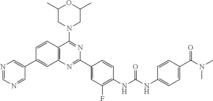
C1=CC2=C(C=C1C1=CN=CN=C1)N=C(C1=CC(F)=C(NC(NC3=CC=C(C(N(C)C)=O)C=C3)=O)C=C1)N=C2N1CC(C)OC(C)C1
